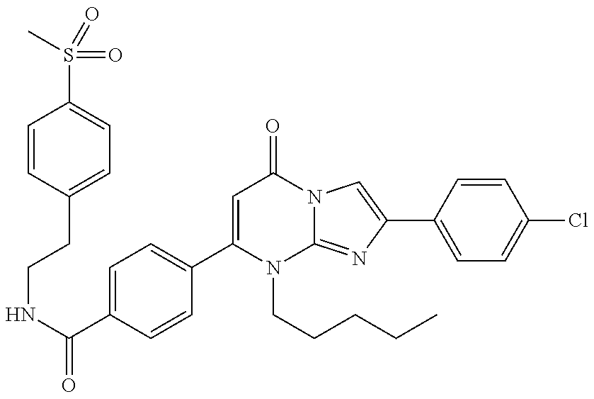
C(NC(=O)C1=CC=C(C2=CC(=O)N3C(=NC(C4=CC=C(Cl)C=C4)=C3)N2CCCCC)C=C1)CC1=CC=C(S(=O)(=O)C)C=C1
